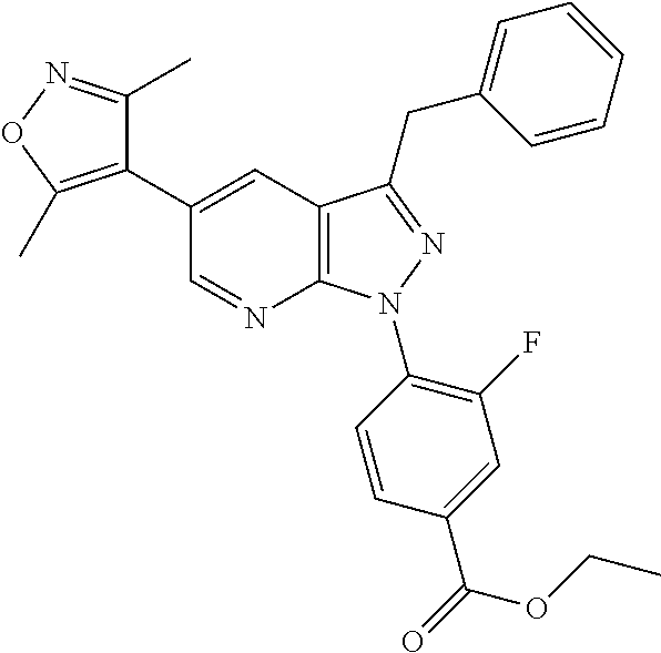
C12=C(C=C(C3=C(C)ON=C3C)C=N1)C(CC1=CC=CC=C1)=NN2C1=C(F)C=C(C(=O)OCC)C=C1
